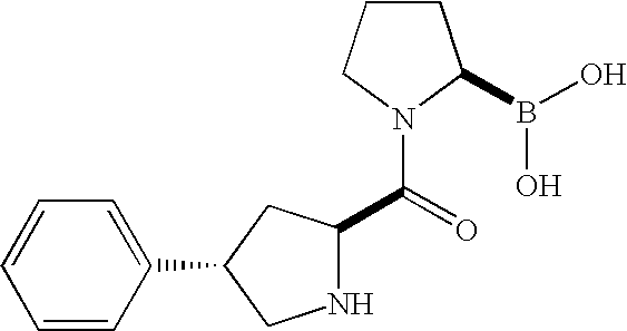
N1C(C(=O)N2C(B(O)O)CCC2)CC(C2=CC=CC=C2)C1
